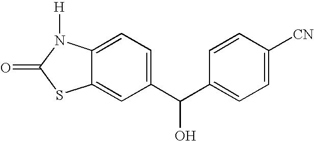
C12=CC(C(C3=CC=C([CN])C=C3)O)=CC=C1N([H])C(=O)S2
